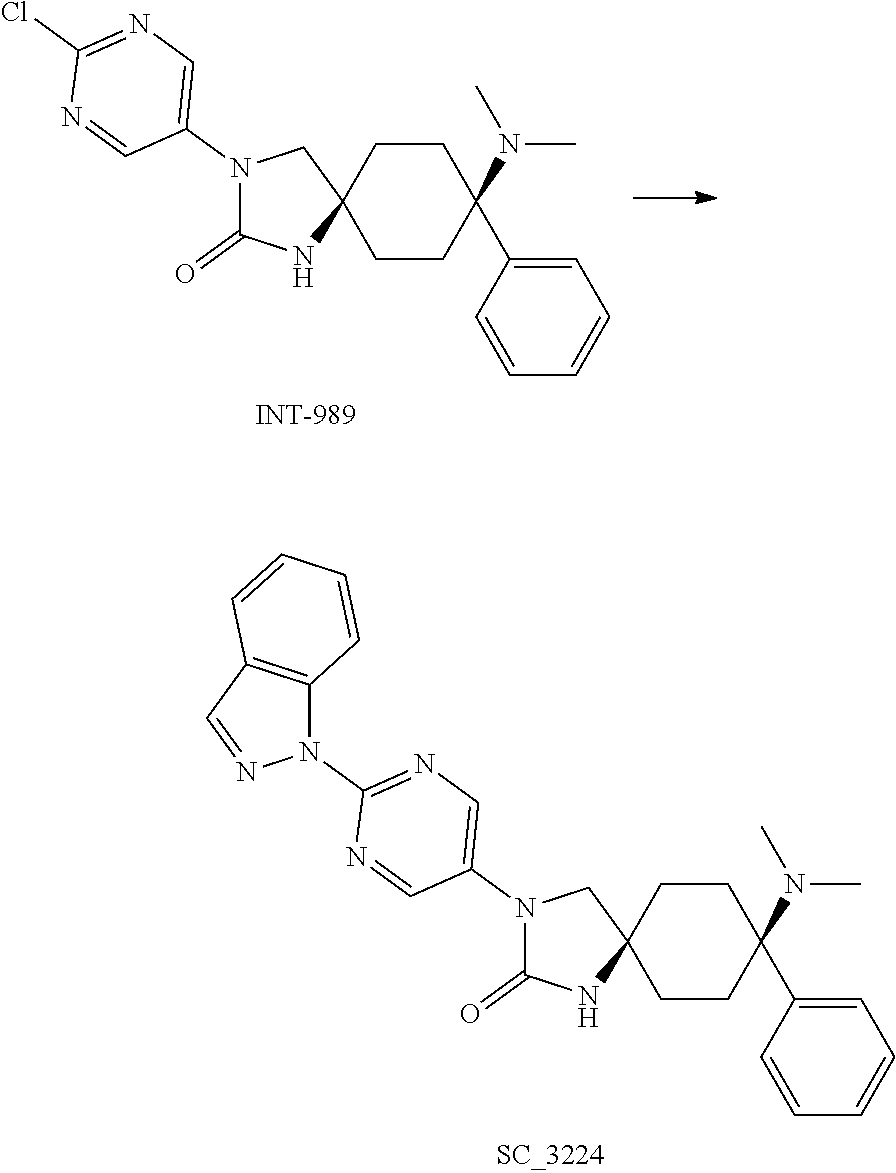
N1(C2=CN=C(N3C4=C(C=N3)C=CC=C4)N=C2)C(=O)NC2(C1)CCC(N(C)C)(C1=CC=CC=C1)CC2.N1(C2=CN=C(Cl)N=C2)C(=O)NC2(C1)CCC(N(C)C)(C1=CC=CC=C1)CC2
